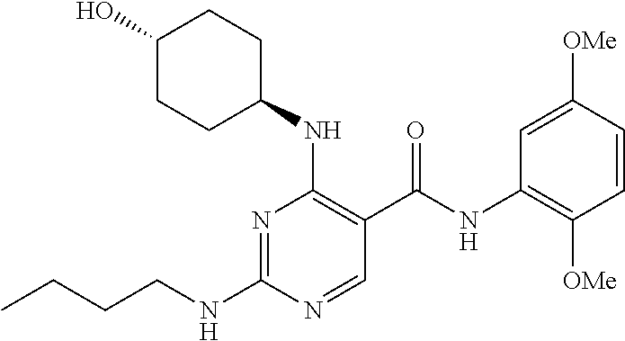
CCCCNC1=NC(NC2CCC(O)CC2)=C(C(NC2=C([OMe])C=CC([OMe])=C2)=O)C=N1
